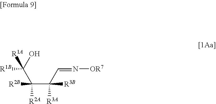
C(C(C=N[OR7])([R3A])[R3B])(C(O)([R1B])[R1A])([R2A])[R2B]
